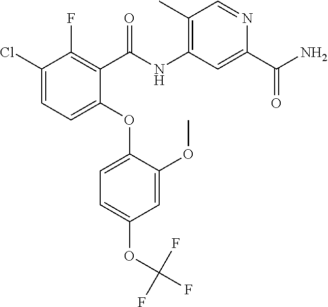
C1(Cl)=CC=C(OC2=CC=C(OC(F)(F)F)C=C2OC)C(C(NC2=C(C)C=NC(C(N)=O)=C2)=O)=C1F
